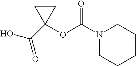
O(C(N1CCCCC1)=O)C1(C(O)=O)CC1
